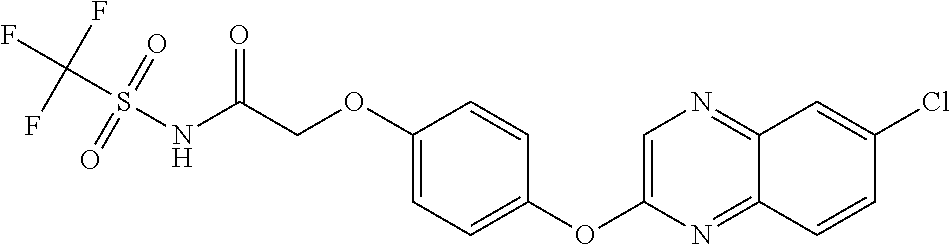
C1(OC2=CN=C3C(=N2)C=CC(Cl)=C3)=CC=C(OCC(NS(C(F)(F)F)(=O)=O)=O)C=C1
